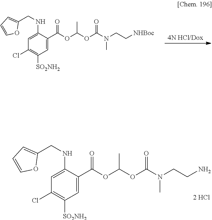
[4N HCl/Dox].C1(C(=O)OC(OC(N(CC[NHBoc])C)=O)C)=CC([SO2NH2])=C(Cl)C=C1NCC1=CC=CO1.C1(C(=O)OC(OC(N(CCN)C)=O)C)=CC([SO2NH2])=C(Cl)C=C1NCC1=CC=CO1
